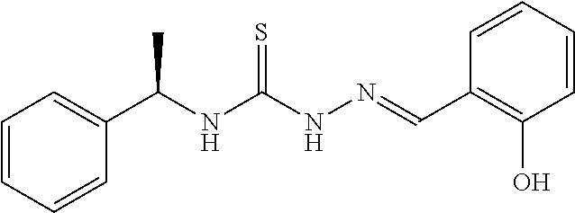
C1=CC=CC(C(NC(NN=CC2=C(O)C=CC=C2)=S)C)=C1
